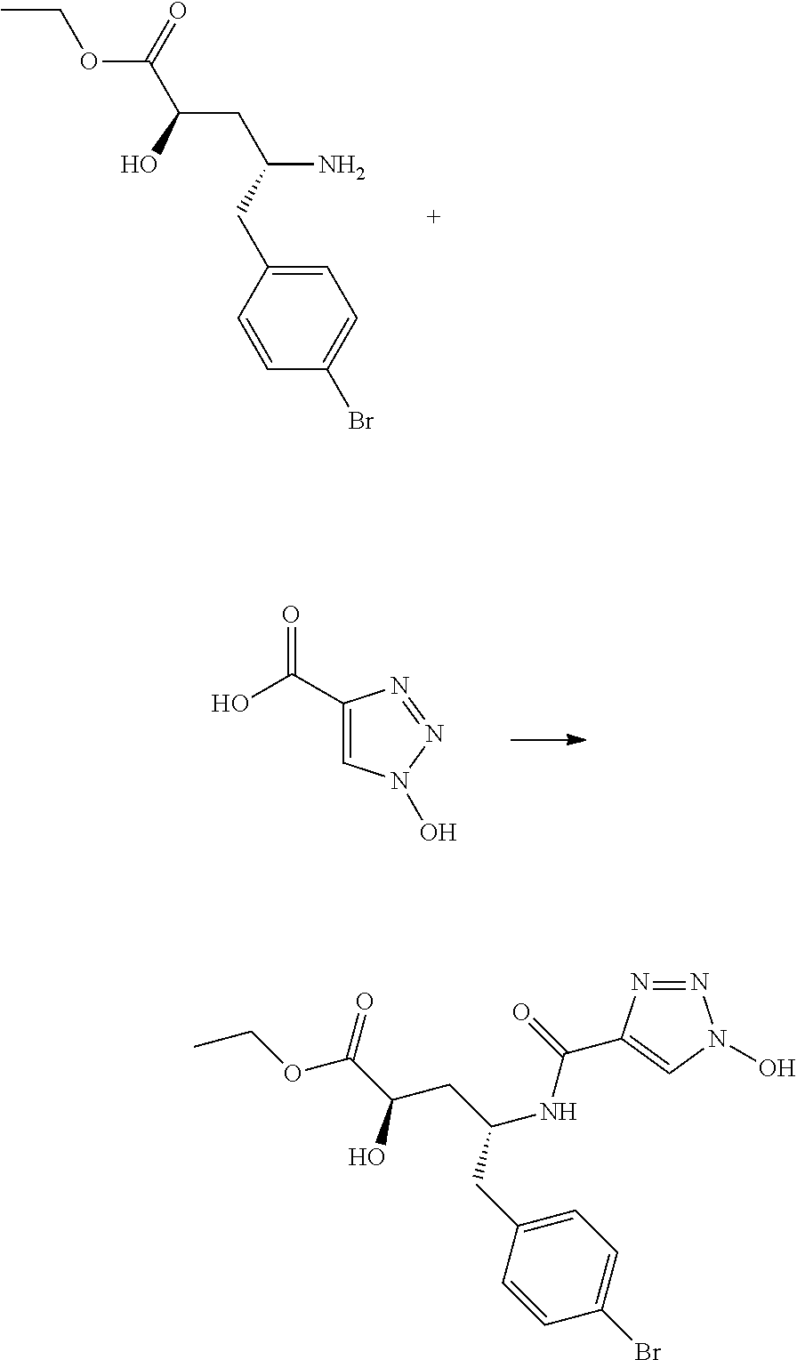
CCOC(=O)C(CC(CC1=CC=C(Br)C=C1)N)O.C1(C(=O)O)=CN(O)N=N1.N1=NC(C(NC(CC(O)C(OCC)=O)CC2=CC=C(Br)C=C2)=O)=CN1O
